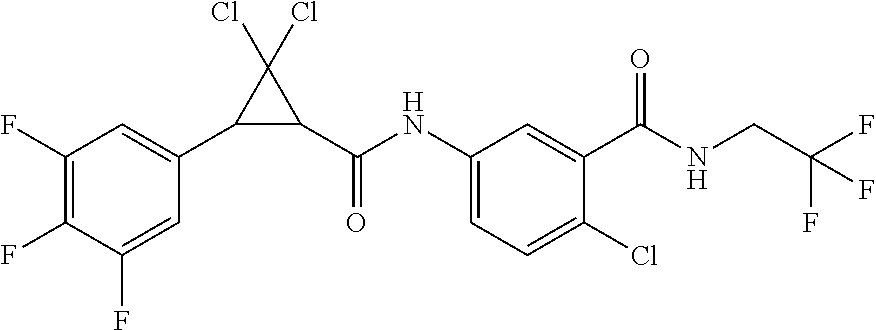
C1(F)=C(F)C(F)=CC(C2C(Cl)(Cl)C2C(NC2=CC=C(Cl)C(C(NCC(F)(F)F)=O)=C2)=O)=C1
